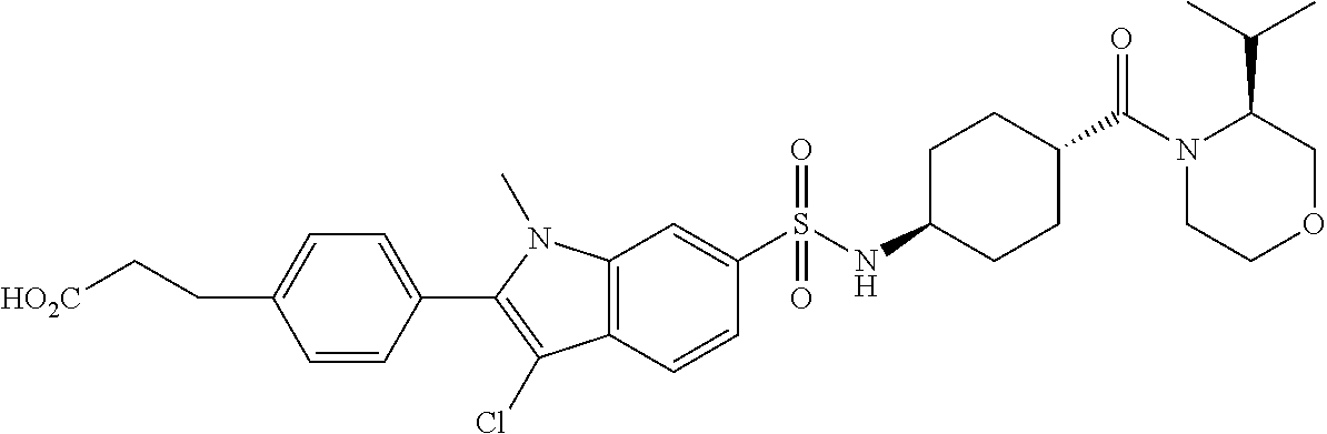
[HO2C]CCC1=CC=C(C2=C(Cl)C3=C(N2C)C=C(S(NC2CCC(C(N4CCOCC4C(C)C)=O)CC2)(=O)=O)C=C3)C=C1
